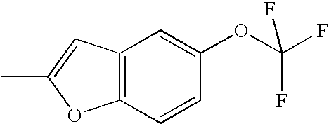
C12=C(C=CC(OC(F)(F)F)=C1)OC(C)=C2
